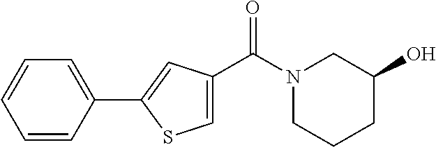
C1=CC(C2=CC(C(N3CCCC(O)C3)=O)=CS2)=CC=C1
